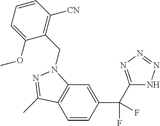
C1=CC(C(C2=NN=NN2)(F)F)=CC2=C1C(C)=NN2CC1=C([CN])C=CC=C1OC
